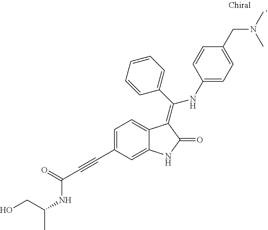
C1=C(C#CC(=O)NC(CO)C)C=C2C(=C1)C(=C(C1=CC=CC=C1)NC1=CC=C(CN(C)C)C=C1)C(=O)N2
